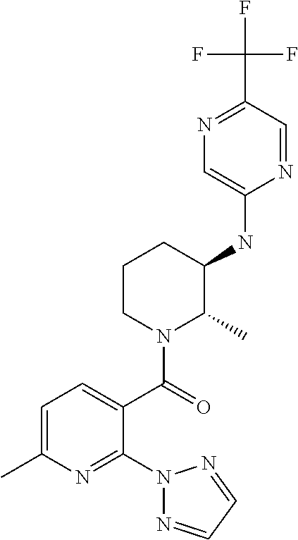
C1=C(C)N=C(N2N=CC=N2)C(C(=O)N2C(C)C(NC3=CN=C(C(F)(F)F)C=N3)CCC2)=C1
